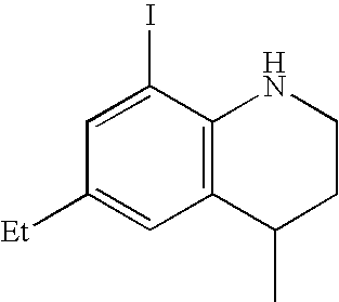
C12=C(C(C)CCN1)C=C([Et])C=C2I
